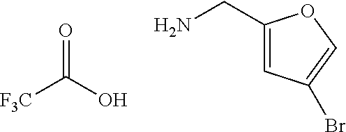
C1(CN)=CC(Br)=CO1.O=C(O)[F3C]
